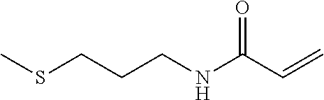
N(C(C=C)=O)CCCSC
